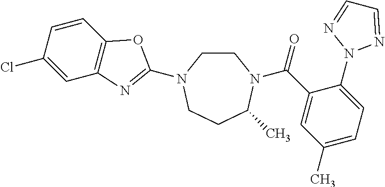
C1CN(C2=NC3=C(C=CC(Cl)=C3)O2)CCC(C)N1C(C1=CC(C)=CC=C1N1N=CC=N1)=O
